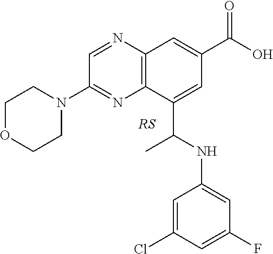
C1OCCN(C2=NC3=C(N=C2)C=C(C(O)=O)C=C3C(NC2=CC(F)=CC(Cl)=C2)C)C1
